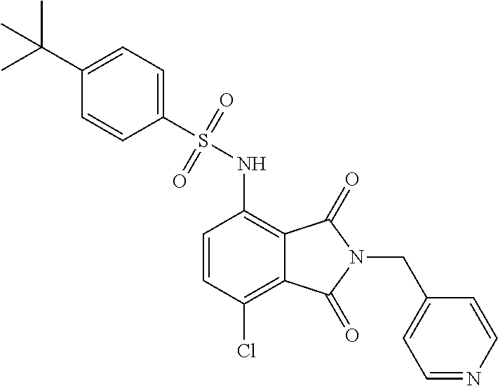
C1(S(NC2=C3C(=C(Cl)C=C2)C(=O)N(CC2=CC=NC=C2)C3=O)(=O)=O)=CC=C(C(C)(C)C)C=C1
